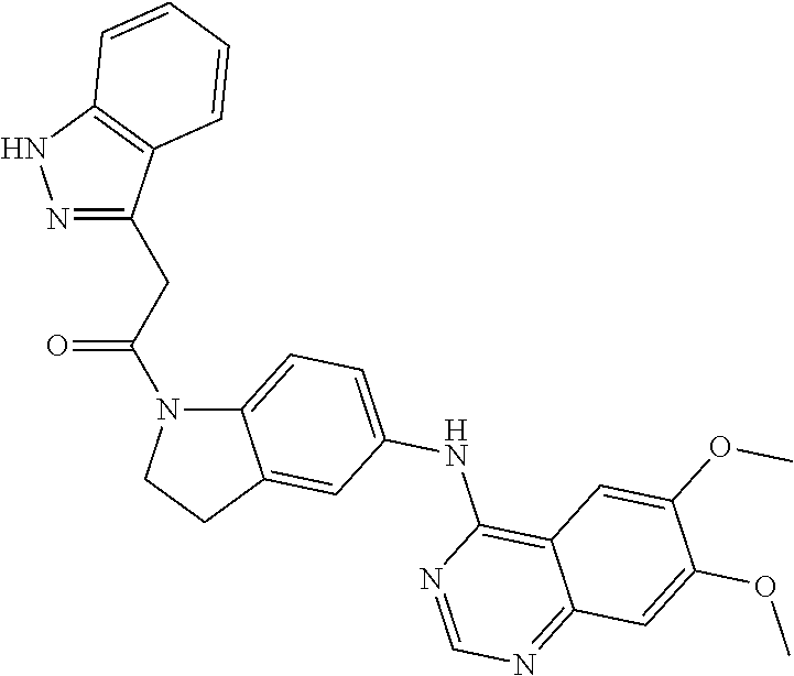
C12=CC=C(NC3=C4C(=NC=N3)C=C(OC)C(OC)=C4)C=C1CCN2C(CC1=NNC2=C1C=CC=C2)=O
